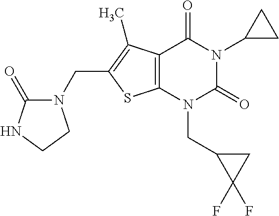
C12=C(N(CC3C(F)(F)C3)C(=O)N(C3CC3)C1=O)SC(CN1C(=O)NCC1)=C2C
